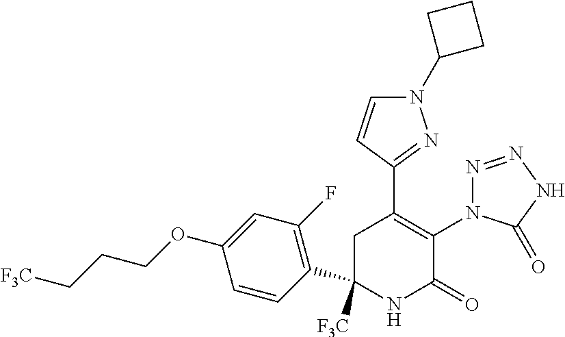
C1(C2=C(N3N=NNC3=O)C(=O)NC([F3C])(C3=C(F)C=C(OCCC[F3C])C=C3)C2)=NN(C2CCC2)C=C1
